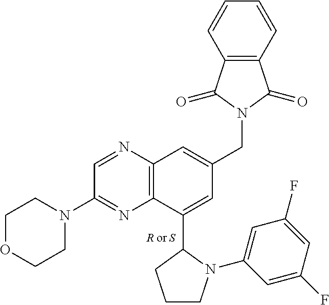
C1=NC2=C(N=C1N1CCOCC1)C(C1CCCN1C1=CC(F)=CC(F)=C1)=CC(CN1C(=O)C3=C(C1=O)C=CC=C3)=C2
